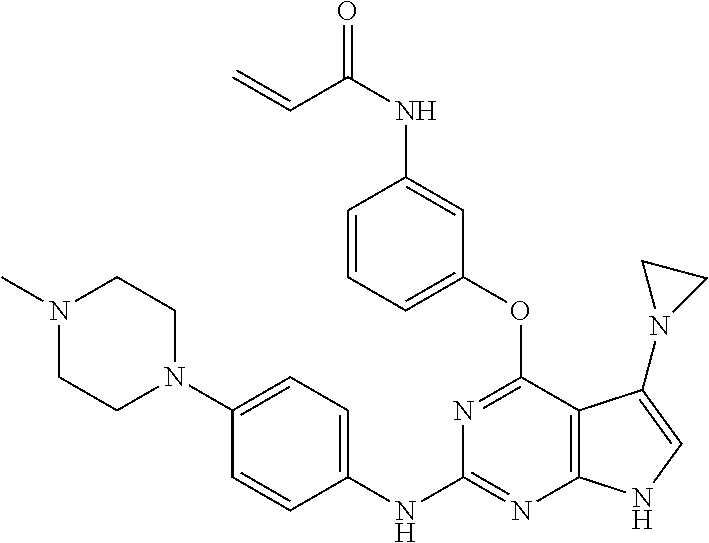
N1(C)CCN(C2=CC=C(NC3=NC4=C(C(OC5=CC=CC(NC(=O)C=C)=C5)=N3)C(N3CC3)=CN4)C=C2)CC1
